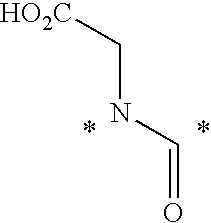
C(NC=O)[HO2C]
